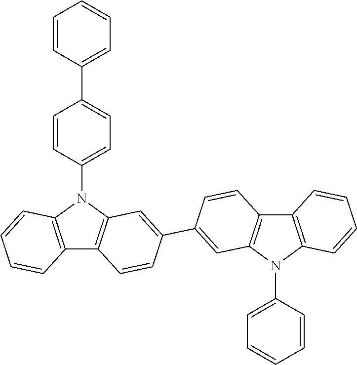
C12=C(N(C3=CC=C(C4=CC=CC=C4)C=C3)C3=C1C=CC(C1=CC4=C(C=C1)C1=C(N4C4=CC=CC=C4)C=CC=C1)=C3)C=CC=C2
